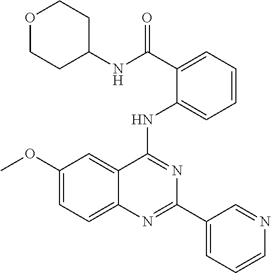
C1(OC)=CC=C2C(=C1)C(NC1=CC=CC=C1C(NC1CCOCC1)=O)=NC(C1=CC=CN=C1)=N2
